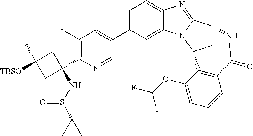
C1(F)=C(C2(NS(C(C)(C)C)=O)CC(C)([TBSO])C2)N=CC(C2=CC=C3C(=C2)N2C(=N3)C3CC2C2=C(C=CC=C2OC(F)F)C(=O)N3)=C1
